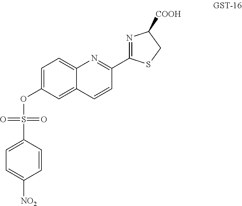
C1=C(S(=O)(=O)OC2=CC=C3C(=C2)C=CC(C2=NC([COOH])CS2)=N3)C=CC([NO2])=C1
